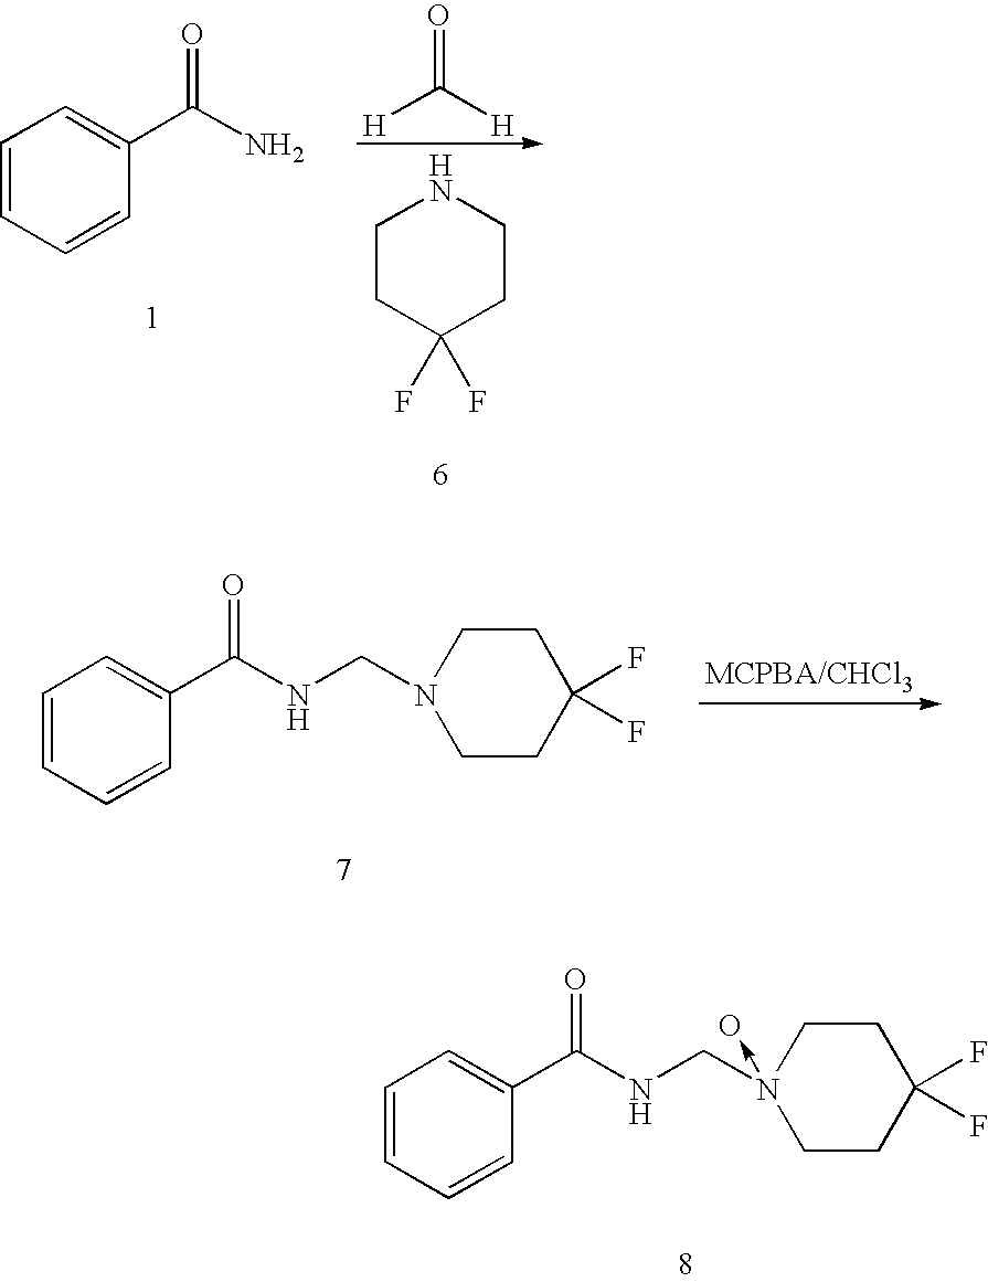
C1=CC=CC(C(N)=O)=C1.O=C([H])[H].C1CC(F)(F)CCN1.C1=CC=CC(C(NCN2CCC(F)(F)CC2)=O)=C1.C1=CC=CC(C(NCN2(->O)CCC(F)(F)CC2)=O)=C1
